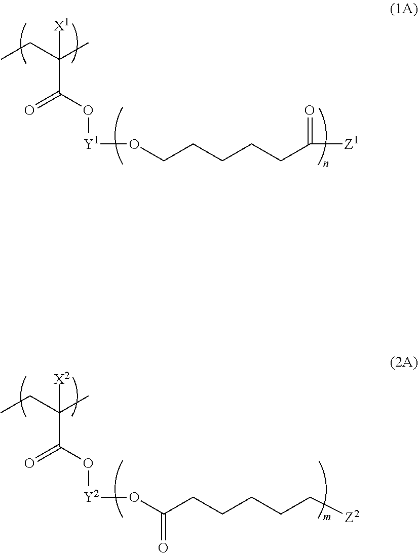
CCC(C)(C(O[Y1]OCCCCCC(=O)[Z1])=O)[X1].CCC(C)(C(O[Y2]OC(CCCCC[Z2])=O)=O)[X2]
